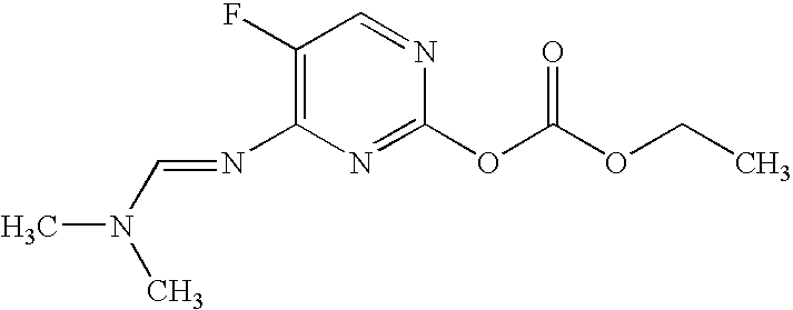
C1(F)=C(N=CN(C)C)N=C(OC(OCC)=O)N=C1
